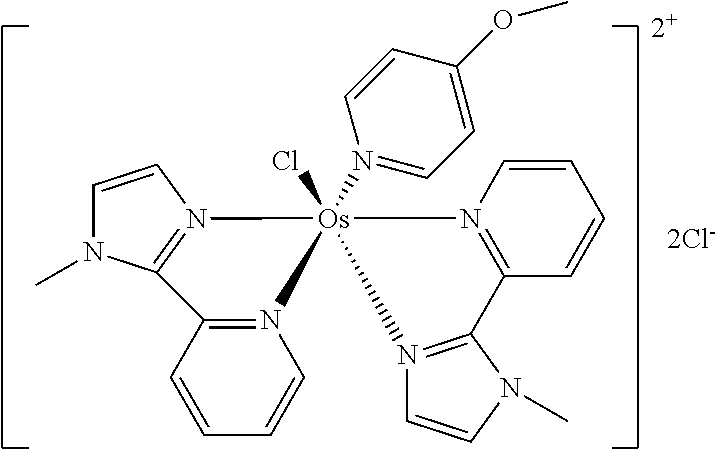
[2Cl-].[2+].N12=C(C=CC=C1)C1=N(C=CN1C)[Os]21(Cl)(N2=CC=C(OC)C=C2)N2=C(N(C)C=C2)C2=N1C=CC=C2
